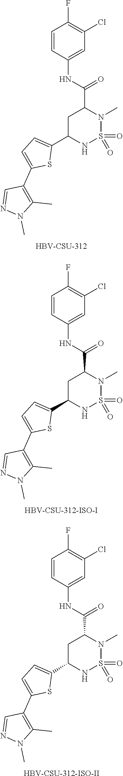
C1=CC(NC(C2CC(C3=CC=C(C4=C(C)N(C)N=C4)S3)NS(=O)(=O)N2C)=O)=CC(Cl)=C1F.[HBV-CSU-312].C1=CC(NC(C2CC(C3=CC=C(C4=C(C)N(C)N=C4)S3)NS(=O)(=O)N2C)=O)=CC(Cl)=C1F.[HBV-CSU-312-ISO-I].C1=CC(NC(C2CC(C3=CC=C(C4=C(C)N(C)N=C4)S3)NS(=O)(=O)N2C)=O)=CC(Cl)=C1F.[HBV-CSU-312-ISO-II]
